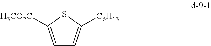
C1([C6H13])=CC=C([H3CO2C])S1
